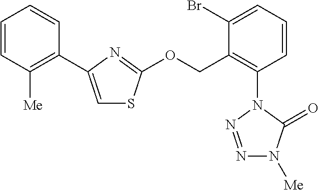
C1=CC([Me])=C(C2=CSC(OCC3=C(N4N=NN([Me])C4=O)C=CC=C3Br)=N2)C=C1
